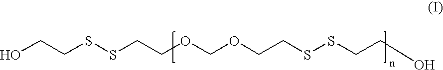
OCCSSCCOCOCCSSCCO
